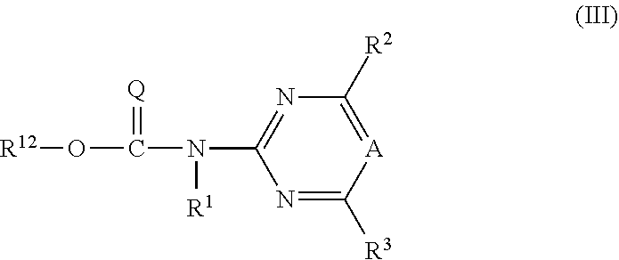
C1(N(C(=[Q])O[R12])[R1])=NC([R2])=[A]C([R3])=N1
